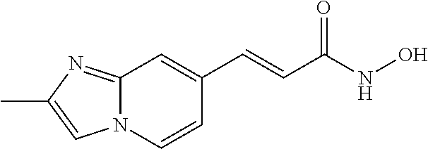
N12C(=NC(C)=C1)C=C(C=CC(NO)=O)C=C2
